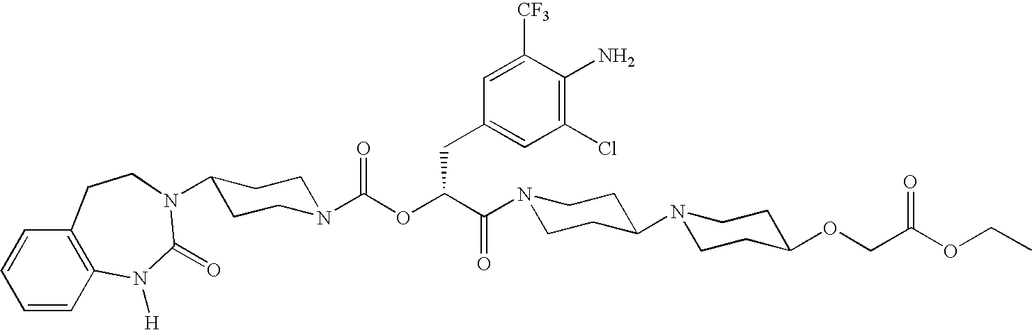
N1(C(C(OC(N2CCC(N3C(=O)N([H])C4=C(C=CC=C4)CC3)CC2)=O)CC2=CC(Cl)=C(N)C([CF3])=C2)=O)CCC(N2CCC(OCC(OCC)=O)CC2)CC1
